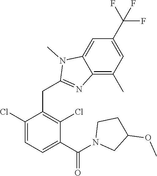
C1(Cl)=CC=C(C(=O)N2CC(OC)CC2)C(Cl)=C1CC1=NC2=C(C)C=C(C(F)(F)F)C=C2N1C
